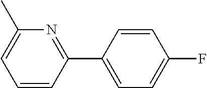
C1=CC(C2=NC(C)=CC=C2)=CC=C1F
